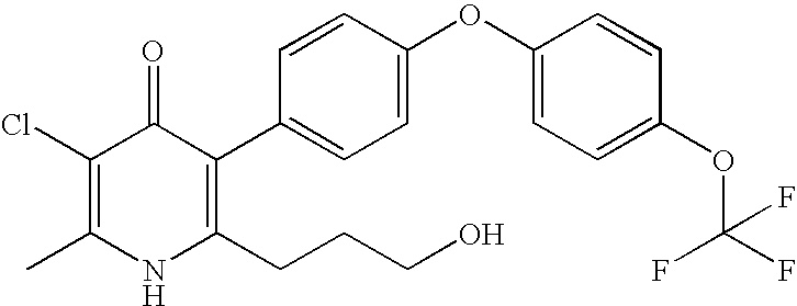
C1(Cl)=C(C)NC(CCCO)=C(C2=CC=C(OC3=CC=C(OC(F)(F)F)C=C3)C=C2)C1=O
